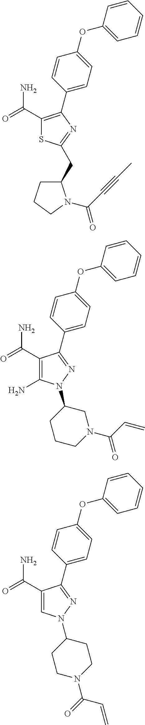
C1(C(=O)N)=C(C2=CC=C(OC3=CC=CC=C3)C=C2)N=C(CC2CCCN2C(=O)C#CC)S1.C1(C(=O)N)=C(N)N(C2CCCN(C(C=C)=O)C2)N=C1C1=CC=C(OC2=CC=CC=C2)C=C1.C1(C(=O)N)=CN(C2CCN(C(C=C)=O)CC2)N=C1C1=CC=C(OC2=CC=CC=C2)C=C1
